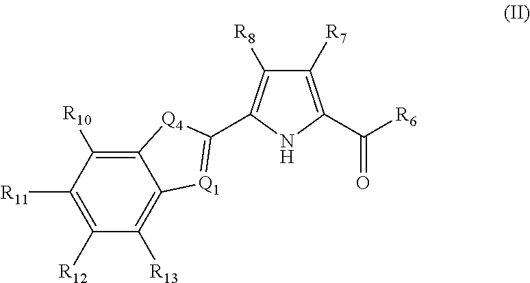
C1([R11])=C([R12])C([R13])=C2C(=C1[R10])[Q4]C(C1=C([R8])C([R7])=C(C([R6])=O)N1)=[Q1]2
